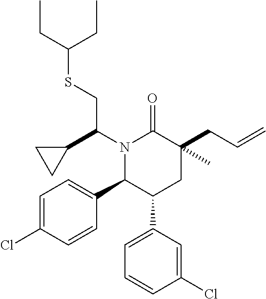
N1(C(CSC(CC)CC)C2CC2)C(C2=CC=C(Cl)C=C2)C(C2=CC=CC(Cl)=C2)CC(CC=C)(C)C1=O
